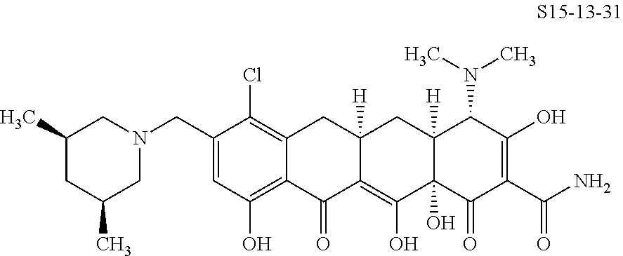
C12=C(Cl)C(CN3CC(C)CC(C)C3)=CC(O)=C1C(=O)C1=C(O)C3(O)C([H])(CC1([H])C2)C(N(C)C)C(O)=C(C(N)=O)C3=O
